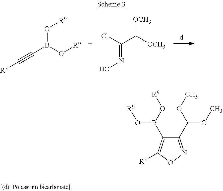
O([R9])B(O[R9])C#C[R3].C(C([OCH3])[OCH3])(=NO)Cl.C1(C(OC)OC)=NOC([R3])=C1B(O[R9])O[R9]
